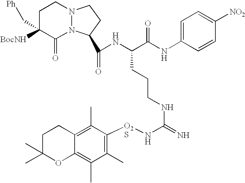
C1C(C[Ph])([BocNH])C(=O)N2N(C1)CCC2C(=O)NC(C(NC1=CC=C([NO2])C=C1)=O)CCCNC(=N)N[O2S]C1=C(C)C(C)=C2C(=C1C)CCC(C)(C)O2
